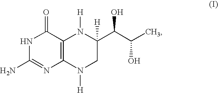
N1C(N)=NC2=C(C1=O)N([H])C(C(C(C)O)O)([H])CN2[H]
